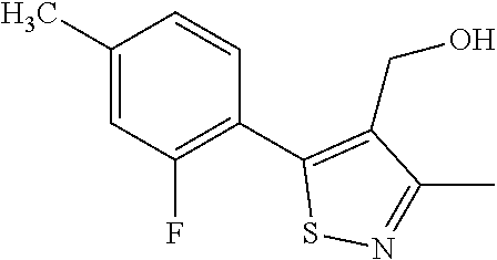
C1(C)=CC(F)=C(C2=C(CO)C(C)=NS2)C=C1
